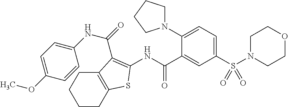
C1CC2=C(CC1)C(C(=O)NC1=CC=C(OC)C=C1)=C(NC(C1=CC(S(N3CCOCC3)(=O)=O)=CC=C1N1CCCC1)=O)S2
